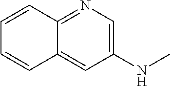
C1=C(NC)C=C2C(=N1)C=CC=C2
